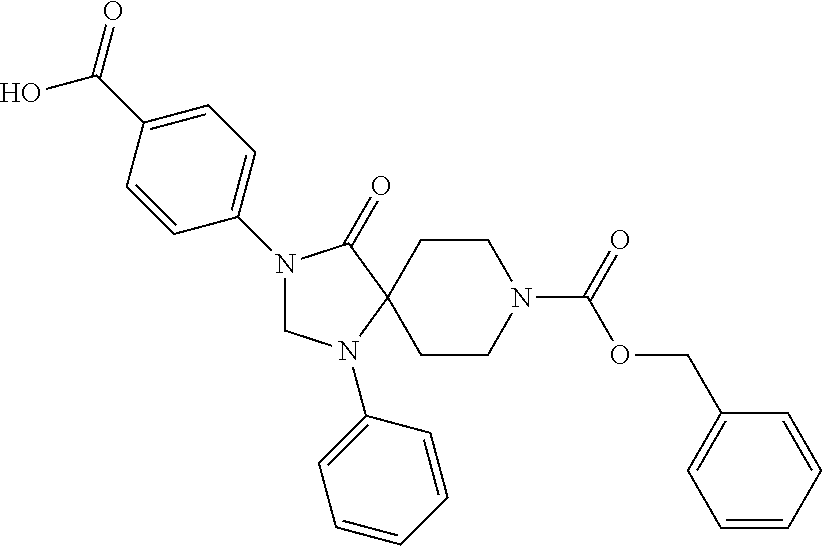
C1(C(=O)O)=CC=C(N2CN(C3=CC=CC=C3)C3(C2=O)CCN(C(=O)OCC2=CC=CC=C2)CC3)C=C1
